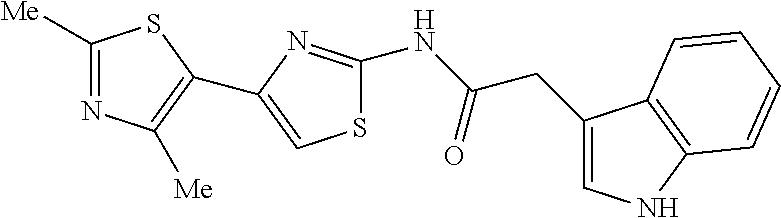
S1C(NC(CC2=CNC3=C2C=CC=C3)=O)=NC(C2=C([Me])N=C([Me])S2)=C1
